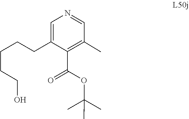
C1=NC=C(CCCCCO)C(C(OC(C)(C)C)=O)=C1C
